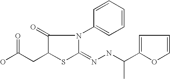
C1=C(C(NN=C2SC(CC(O)=O)C(=O)N2C2=CC=CC=C2)C)OC=C1
